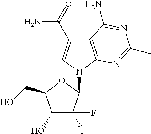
C1(O)C(F)(F)C(N2C=C(C(=O)N)C3=C2N=C(C)N=C3N)OC1CO
